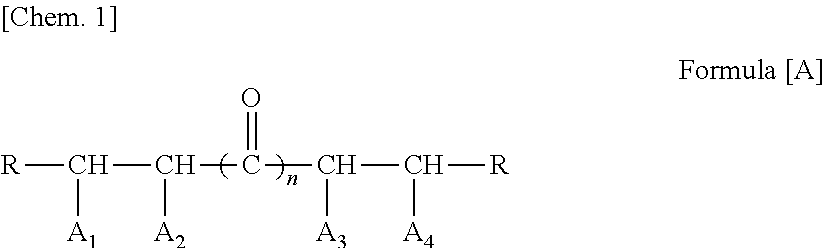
[R]C(C(C(=O)C(C([R])[A4])[A3])[A2])[A1]
